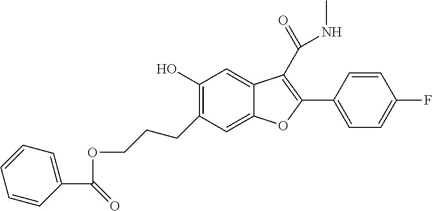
C1(O)=C(CCCOC(C2=CC=CC=C2)=O)C=C2C(=C1)C(C(=O)NC)=C(C1=CC=C(F)C=C1)O2
